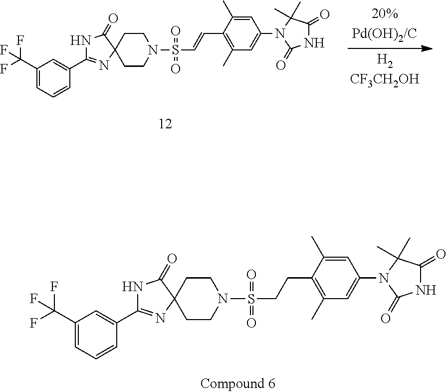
C1(C(F)(F)F)=CC=CC(C2=NC3(C(=O)N2)CCN(S(=O)(=O)C=CC2=C(C)C=C(N4C(=O)NC(=O)C4(C)C)C=C2C)CC3)=C1.C1(C(F)(F)F)=CC=CC(C2=NC3(C(=O)N2)CCN(S(=O)(=O)CCC2=C(C)C=C(N4C(=O)NC(=O)C4(C)C)C=C2C)CC3)=C1
